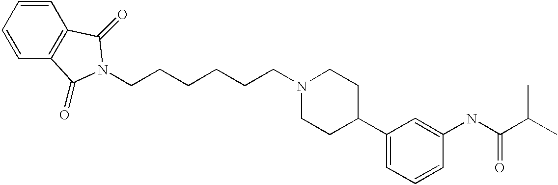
C1=CC=CC2=C1C(=O)N(CCCCCCN1CCC(C3=CC=CC(NC(C(C)C)=O)=C3)CC1)C2=O
